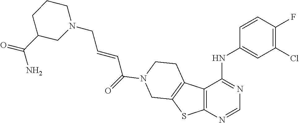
N1(CC=CC(=O)N2CCC3=C(SC4=C3C(NC3=CC(Cl)=C(F)C=C3)=NC=N4)C2)CCCC(C(N)=O)C1
